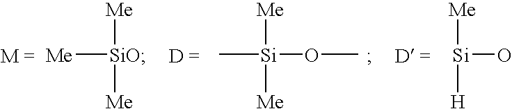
[Me][SiO]([Me])[Me].[Me][Si]([Me])(C)OC.[Me][Si]([H])O
